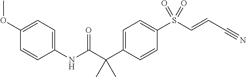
C1(NC(C(C2=CC=C(S(C=CC#N)(=O)=O)C=C2)(C)C)=O)=CC=C(OC)C=C1
